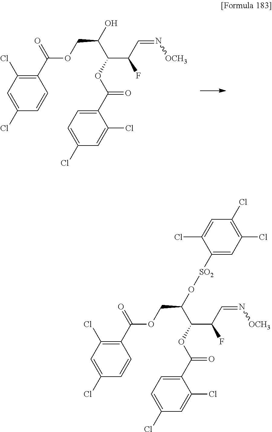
C1(Cl)=C(C(=O)OCC(O[SO2]C2=CC(Cl)=C(Cl)C=C2Cl)C(OC(=O)C2=CC=C(Cl)C=C2Cl)C(C=N[OCH3])F)C=CC(Cl)=C1.C1(Cl)=C(C(=O)OCC(C(OC(=O)C2=CC=C(Cl)C=C2Cl)C(C=N[OCH3])F)O)C=CC(Cl)=C1
